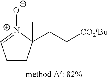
C(C[CO2tBu])C1(C)CCC=[N+]1[O-]
